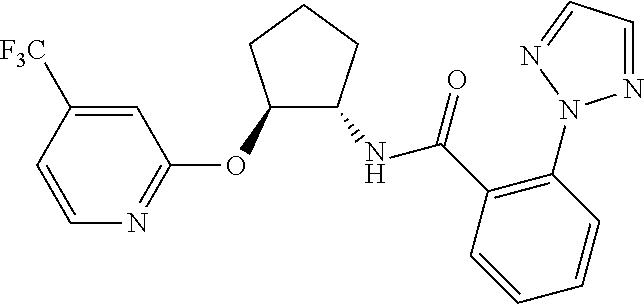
C(C1=C(N2N=CC=N2)C=CC=C1)(=O)NC1C(OC2=NC=CC([F3C])=C2)CCC1
